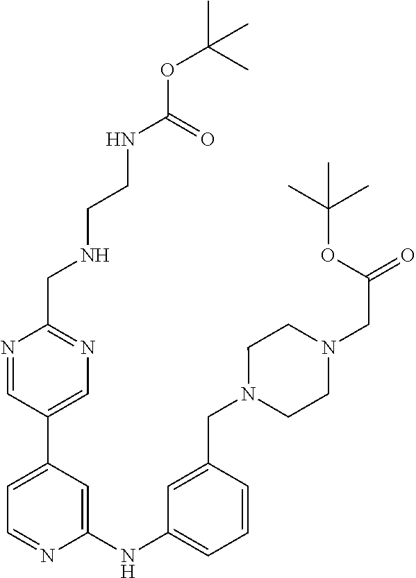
N1=CC(C2=CC=NC(NC3=CC=CC(CN4CCN(CC(=O)OC(C)(C)C)CC4)=C3)=C2)=CN=C1CNCCNC(OC(C)(C)C)=O
